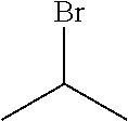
CC(C)Br
